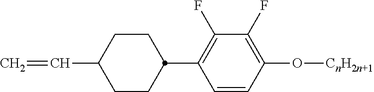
C1C(C=C)CCC(C2=C(F)C(F)=C(O[CnH2n+1])C=C2)C1
